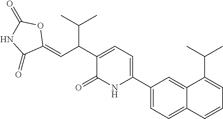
C1(C2=CC=C(C(C=C3OC(=O)NC3=O)C(C)C)C(=O)N2)=CC=C2C(=C1)C(C(C)C)=CC=C2
